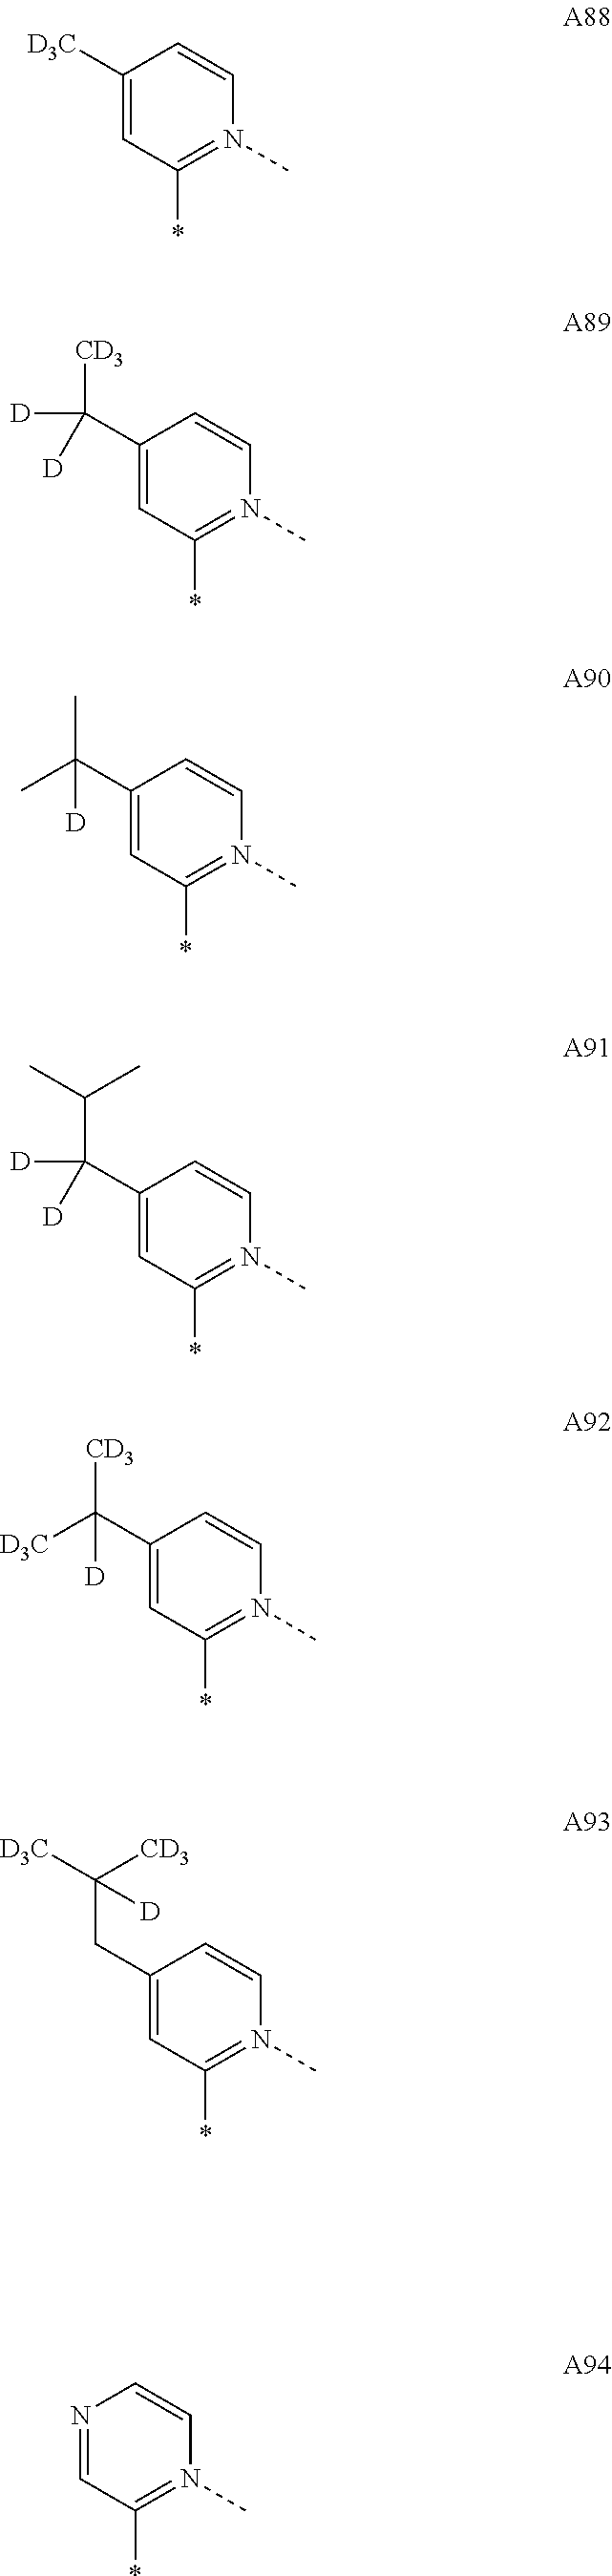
C1([D3C])=CC(*)=N(C)C=C1.C1(C([D])([CD3])[D])=CC(*)=N(C)C=C1.C1(C(C)(C)[D])=CC(*)=N(C)C=C1.C1(C(C(C)C)([D])[D])=CC(*)=N(C)C=C1.C1(C([D3C])([CD3])[D])=CC(*)=N(C)C=C1.C1(CC([D3C])([CD3])[D])=CC(*)=N(C)C=C1.N1=CC(*)=N(C)C=C1
